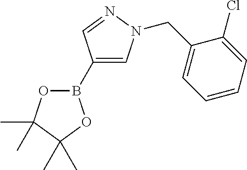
O1B(C2=CN(CC3=CC=CC=C3Cl)N=C2)OC(C)(C)C1(C)C
